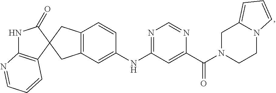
C1(=O)NC2=C(C=CC=N2)C12CC1=C(C2)C=CC(NC2=NC=NC(C(=O)N3CCN4C(=CC=C4)C3)=C2)=C1
